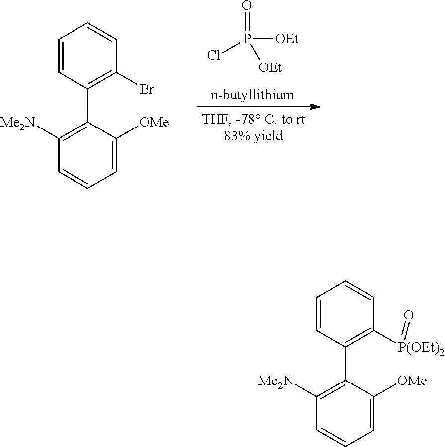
O=P(Cl)([OEt])[OEt].C1=CC(C2=C([Me2N])C=CC=C2[OMe])=C(Br)C=C1.C1=CC(C2=C([Me2N])C=CC=C2[OMe])=C([P(OEt)2]=O)C=C1
